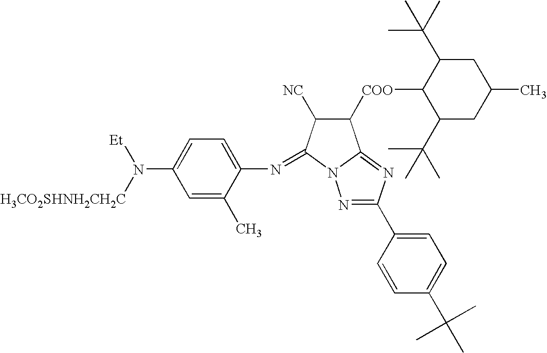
C1=C(C)C(N=C2C([NC])C([COO]C3C(C(C)(C)C)CC(C)CC3C(C)(C)C)C3=NC(C4=CC=C(C(C)(C)C)C=C4)=NN23)=CC=C1N([H3CO2SHNH2CH2C])[Et]
